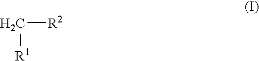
C([R1])[R2]
